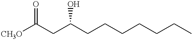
[CH3O]C(CC(CCCCCCC)O)=O
